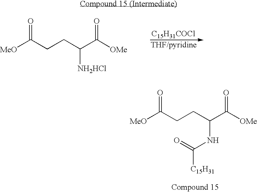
[C15H31COCl].[MeO]C(=O)CCC(C([OMe])=O)[NH2HCl].[MeO]C(=O)CCC(C([OMe])=O)NC([C15H31])=O
